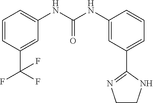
C1=CC(C(F)(F)F)=CC(NC(NC2=CC(C3=NCCN3)=CC=C2)=O)=C1
